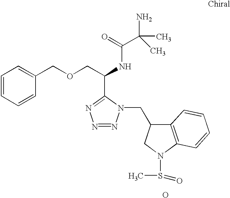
C1=CC=CC(COCC(NC(C(C)(N)C)=O)C2=NN=NN2CC2C3=C(N(S(=O)C)C2)C=CC=C3)=C1.O
